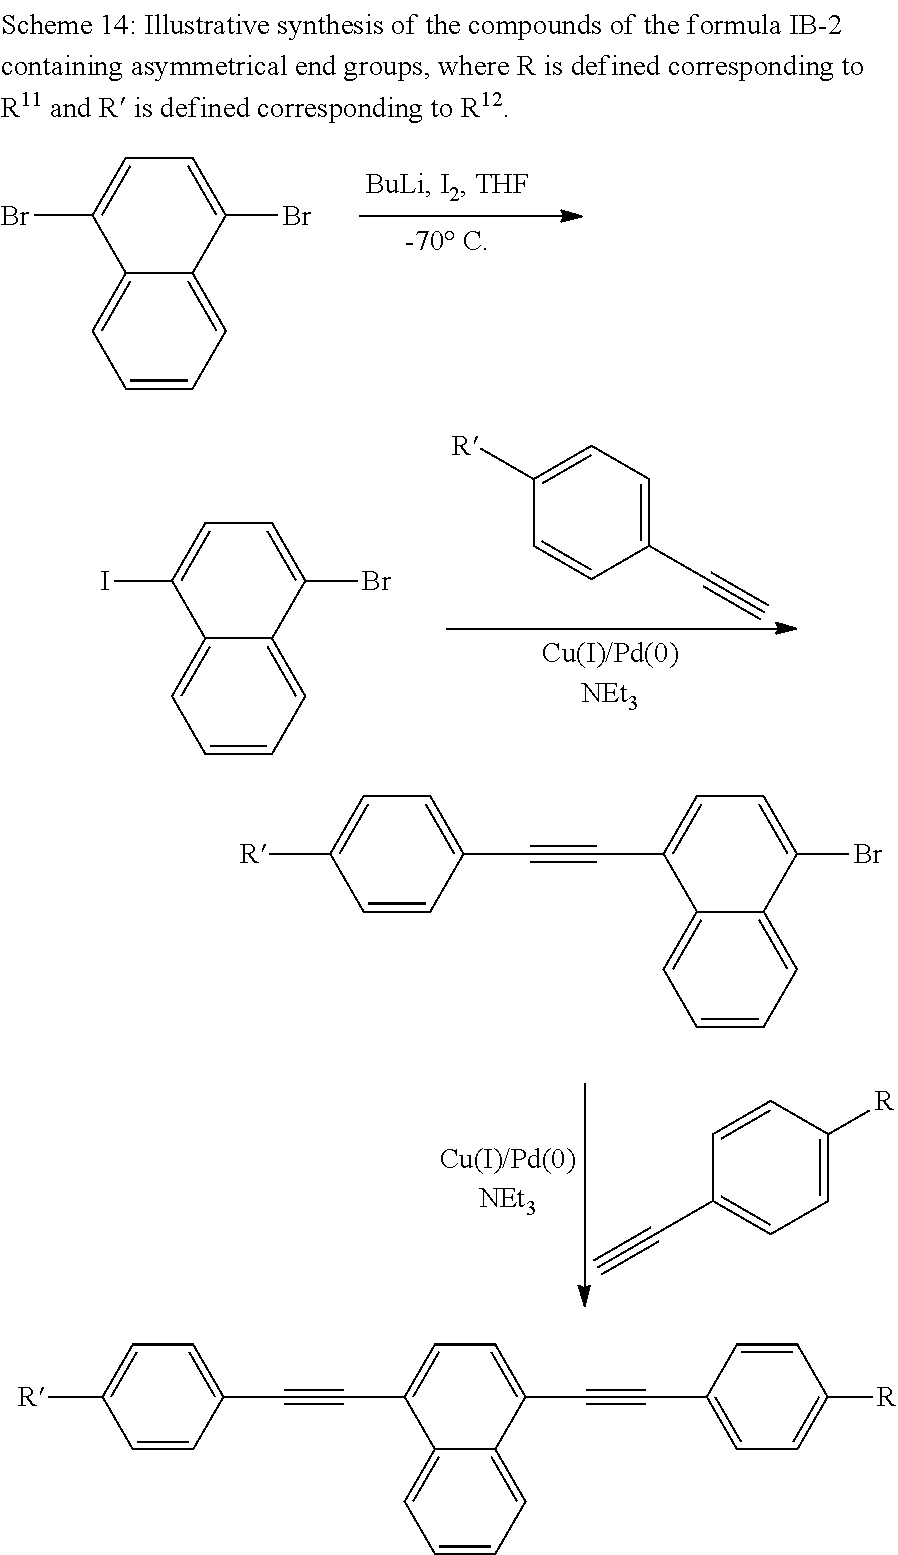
C1=CC=C2C(=C1)C(Br)=CC=C2Br.C1=CC=C2C(=C1)C(I)=CC=C2Br.C1([R])=CC=C(C#C)C=C1.C1=CC([R])=CC=C1C#C.C1(C#CC2=CC=C(Br)C3=CC=CC=C23)=CC=C([R])C=C1.C1(C#CC2=CC=C(C#CC3=CC=C([R])C=C3)C3=CC=CC=C23)=CC=C([R])C=C1
